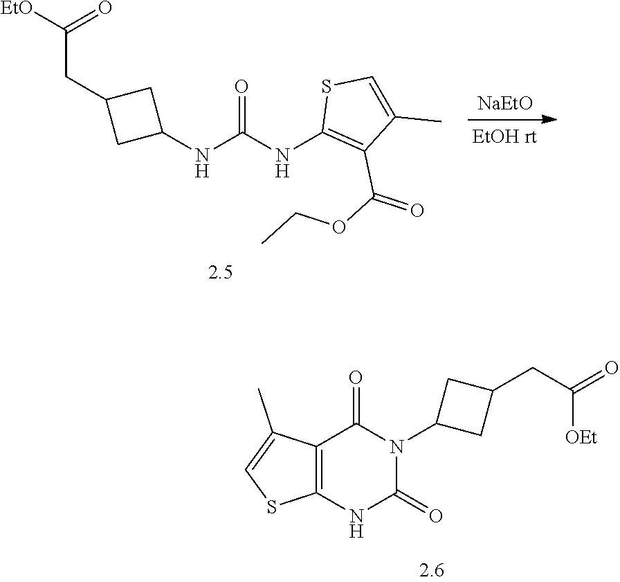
C12=C(NC(=O)N(C3CC(CC(=O)[OEt])C3)C1=O)SC=C2C.C(CC1CC(NC(NC2=C(C(OCC)=O)C(C)=CS2)=O)C1)([EtO])=O
